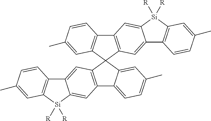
C12=CC3=C(C=C1[Si]([R])([R])C1=C2C=CC(C)=C1)C1=CC=C(C)C=C1C31C2=C(C3=C1C=C1C(=C3)[Si]([R])([R])C3=C1C=CC(C)=C3)C=CC(C)=C2
